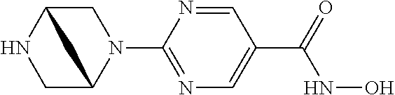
N1CC2N(C3=NC=C(C(NO)=O)C=N3)CC1C2
